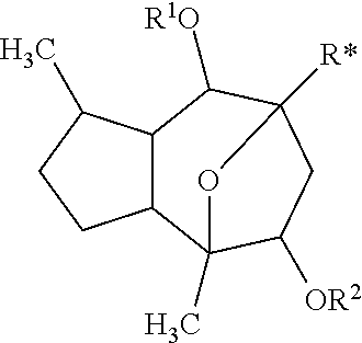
C12C(C(C)CC1)C([R1O])C1([R*])CC([OR2])C2(C)O1
